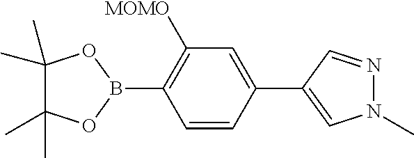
C1=CC(C2=CN(C)N=C2)=CC([MOMO])=C1B1OC(C)(C)C(C)(C)O1
